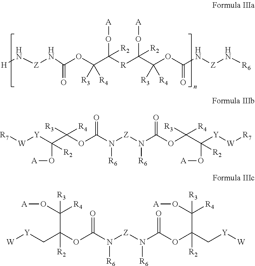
[H]N[Z]NC(OC(C([R]C(C(OC(N[Z]N[R6])=O)([R3])[R4])(O[A])[R2])(O[A])[R2])([R3])[R4])=O.[W]([Y]C(C(OC(N([Z]N(C(OC(C([Y][W][R7])(O[A])[R2])([R3])[R4])=O)[R6])[R6])=O)([R3])[R4])(O[A])[R2])[R7].[W][Y]CC(OC(N([Z]N(C(OC(C[Y][W])(C([R4])(O[A])[R3])[R2])=O)[R6])[R6])=O)(C([R4])(O[A])[R3])[R2]
